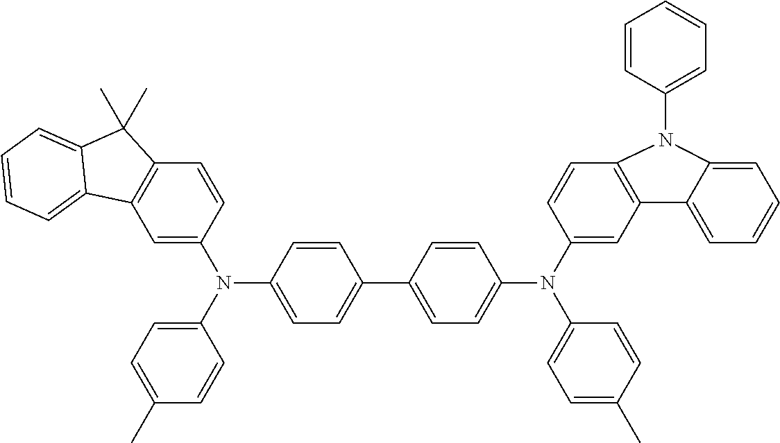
C1=C(N(C2=CC=C(C)C=C2)C2=CC=C(C3=CC=C(N(C4=CC5=C(C=C4)N(C4=CC=CC=C4)C4=CC=CC=C54)C4=CC=C(C)C=C4)C=C3)C=C2)C=CC2=C1C1=CC=CC=C1C2(C)C
